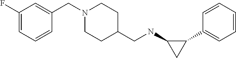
C1(C2=CC=CC=C2)C(NCC2CCN(CC3=CC(F)=CC=C3)CC2)C1
